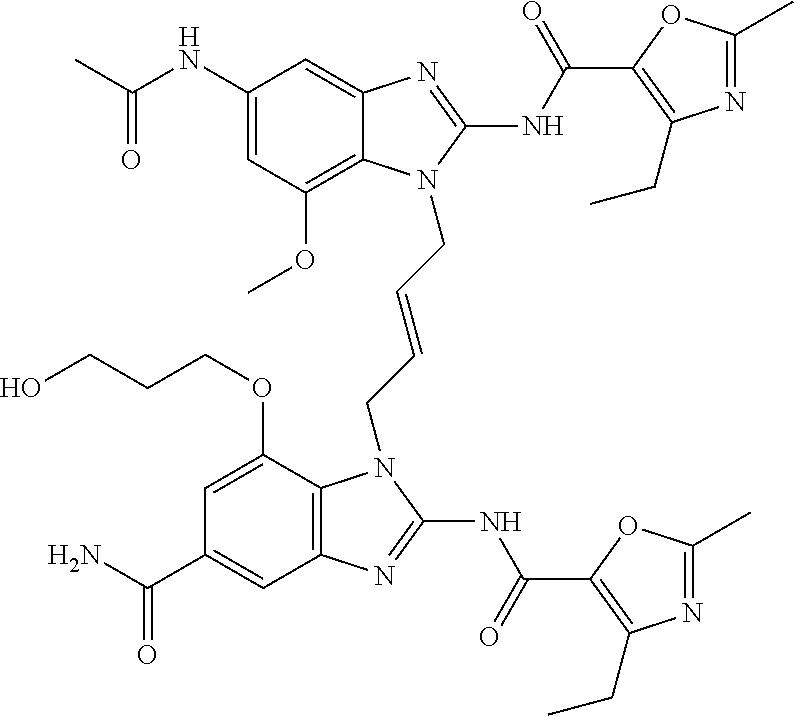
C1(NC(C)=O)=CC(OC)=C2C(=C1)N=C(NC(=O)C1=C(CC)N=C(C)O1)N2CC=CCN1C2=C(C=C(C(N)=O)C=C2OCCCO)N=C1NC(=O)C1=C(CC)N=C(C)O1
